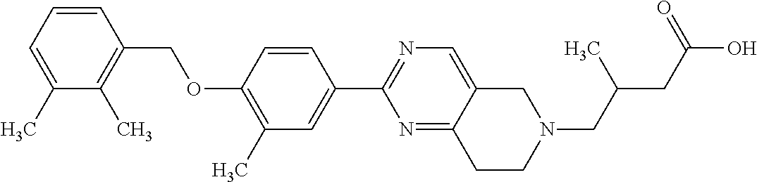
C1(C)=CC=CC(COC2=C(C)C=C(C3=NC=C4C(=N3)CCN(CC(CC(O)=O)C)C4)C=C2)=C1C
